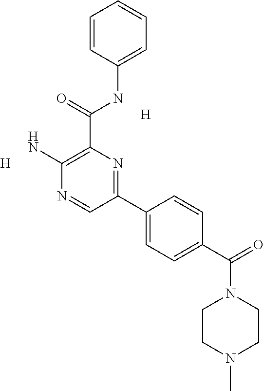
C1=CC(NC(=O)C2=C(N)N=CC(C3=CC=C(C(=O)N4CCN(C)CC4)C=C3)=N2)=CC=C1.[H].[H]
